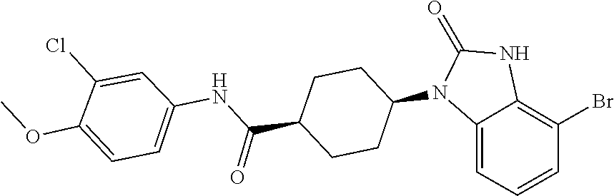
O=C1NC2=C(Br)C=CC=C2N1C1CCC(C(NC2=CC=C(OC)C(Cl)=C2)=O)CC1
